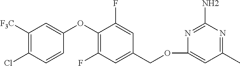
C1([F3C])=C(Cl)C=CC(OC2=C(F)C=C(COC3=CC(C)=NC(N)=N3)C=C2F)=C1
